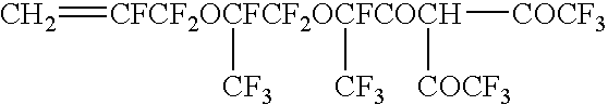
C=[CFCF2OCFCF2OCFCOCH]([CF3])([CF3])([COCF3])[COCF3]
